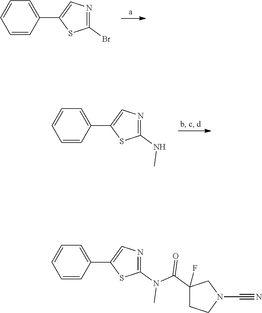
C1=CC=CC(C2=CN=C(Br)S2)=C1.C1=CC=CC(C2=CN=C(NC)S2)=C1.C1=CC=CC(C2=CN=C(N(C)C(C3(F)CCN(C#N)C3)=O)S2)=C1
